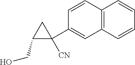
C12=C(C=CC(C3([CN])CC3CO)=C1)C=CC=C2
